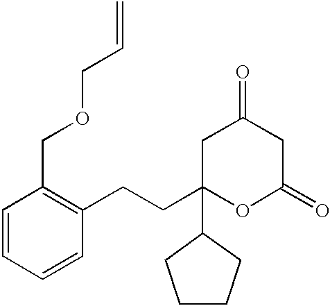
C1C(CCC2=C(COCC=C)C=CC=C2)(C2CCCC2)OC(=O)CC1=O
